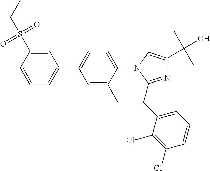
C1(C2=CC=CC(S(CC)(=O)=O)=C2)=CC=C(N2C(CC3=CC=CC(Cl)=C3Cl)=NC(C(C)(C)O)=C2)C(C)=C1
